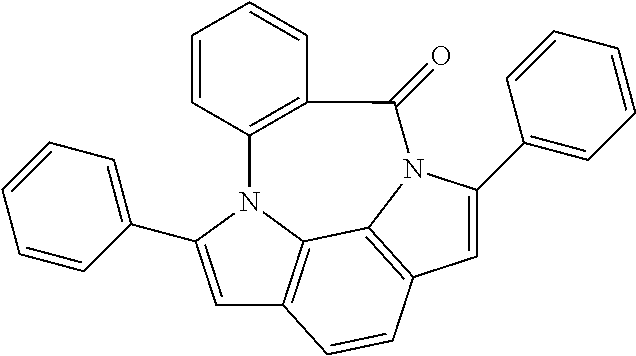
C1=C(C2=CC=CC=C2)N2C3=C1C=CC1=C3N(C(C3=CC=CC=C3)=C1)C(=O)C1=C2C=CC=C1
